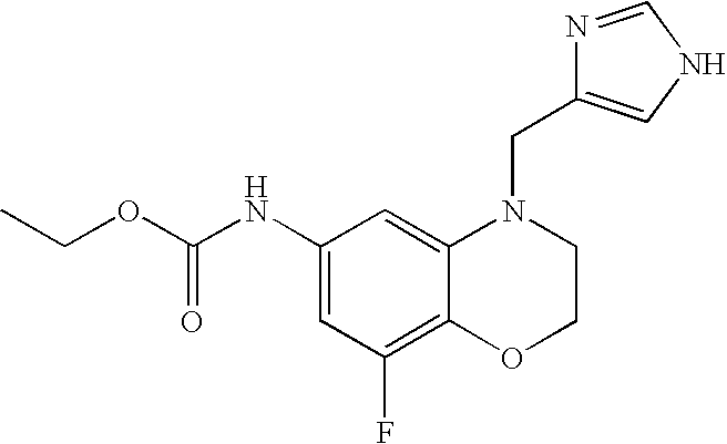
C1(NC(OCC)=O)=CC(F)=C2C(=C1)N(CC1=CNC=N1)CCO2
